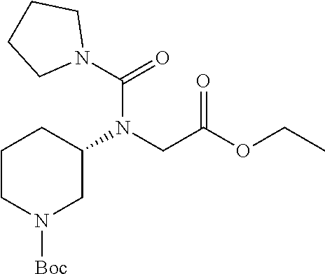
C1CN([Boc])CC(N(CC(OCC)=O)C(N2CCCC2)=O)C1
